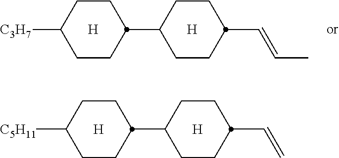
C1CC(C2CCC(C=C)CC2)CCC1[C5H11].[H].[H].C1CC(C2CCC(C=CC)CC2)CCC1[C3H7].[H].[H]
